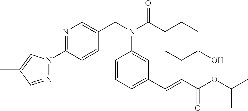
N1=CC(C)=CN1C1=NC=C(CN(C(C2CCC(O)CC2)=O)C2=CC(C=CC(OC(C)C)=O)=CC=C2)C=C1
